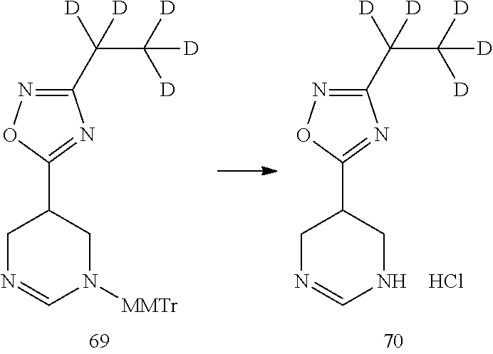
C1(C([D])(C([D])([D])[D])[D])=NOC(C2CN=CN([MMTr])C2)=N1.C1(C([D])(C([D])([D])[D])[D])=NOC(C2CN=CNC2)=N1.Cl
